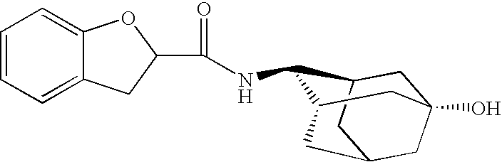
C(NC1C2CC3(O)CC(CC1C3)C2)(=O)C1CC2=CC=CC=C2O1
